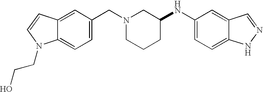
C12=CC(NC3CCCN(CC4=CC=C5C(=C4)C=CN5CCO)C3)=CC=C1NN=C2
